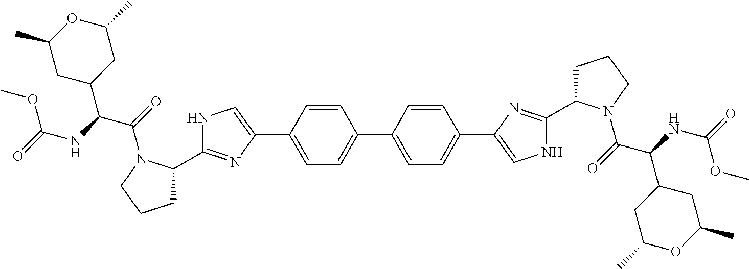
C1(C2=CNC(C3CCCN3C(C(C3CC(C)OC(C)C3)NC(=O)OC)=O)=N2)=CC=C(C2=CC=C(C3=CNC(C4CCCN4C(C(C4CC(C)OC(C)C4)NC(=O)OC)=O)=N3)C=C2)C=C1
